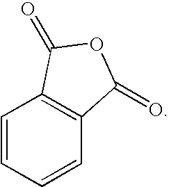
C1=CC=CC2=C1C(=O)OC2=O
